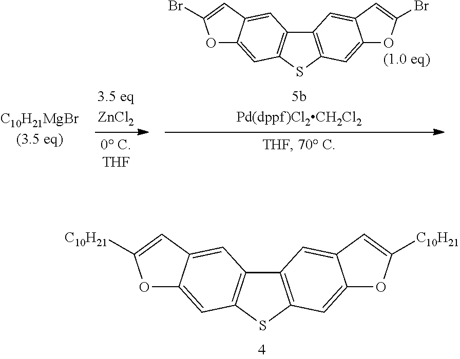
C12=C(SC3=C1C=C1C(=C3)OC(Br)=C1)C=C1C(=C2)C=C(Br)O1.C12=C(SC3=C1C=C1C(=C3)OC([C10H21])=C1)C=C1C(=C2)C=C([C10H21])O1
